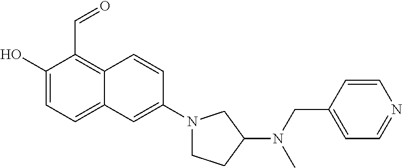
C1(O)=CC=C2C(=C1C=O)C=CC(N1CCC(N(CC3=CC=NC=C3)C)C1)=C2
